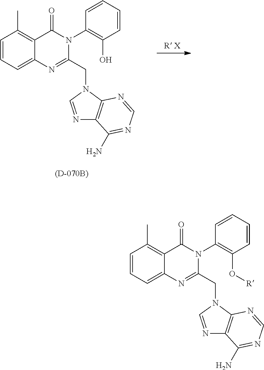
C1=CC=C2C(=C1C)C(=O)N(C1=C(O)C=CC=C1)C(CN1C=NC3=C1N=CN=C3N)=N2.C1=CC=C2C(=C1C)C(=O)N(C1=C(O[R])C=CC=C1)C(CN1C=NC3=C1N=CN=C3N)=N2
